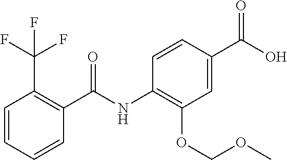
C1=CC=CC(C(NC2=C(OCOC)C=C(C(O)=O)C=C2)=O)=C1C(F)(F)F
